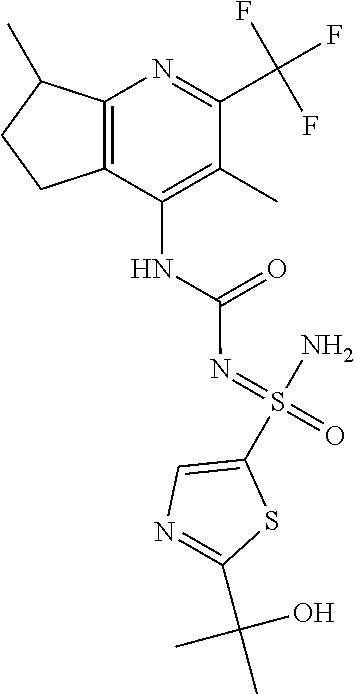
N(C(=O)NC1=C(C)C(C(F)(F)F)=NC2=C1CCC2C)=S(=O)(N)C1=CN=C(C(C)(O)C)S1
